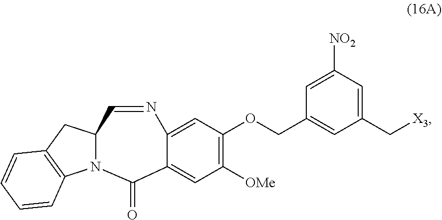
[X3]CC1=CC([NO2])=CC(COC2=C([OMe])C=C3C(=C2)N=CC2CC4=C(C=CC=C4)N2C3=O)=C1
